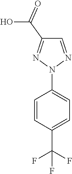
C1=CC(C(F)(F)F)=CC=C1N1N=CC(C(=O)O)=N1
